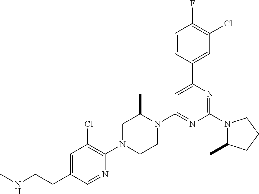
N1(C2=NC(C3=CC(Cl)=C(F)C=C3)=CC(N3C(C)CN(C4=C(Cl)C=C(CCNC)C=N4)CC3)=N2)C(C)CCC1
